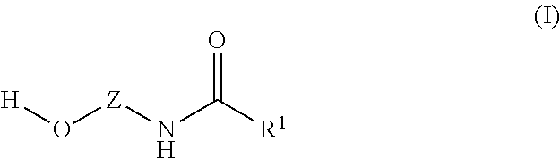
[H]O[Z]NC([R1])=O
